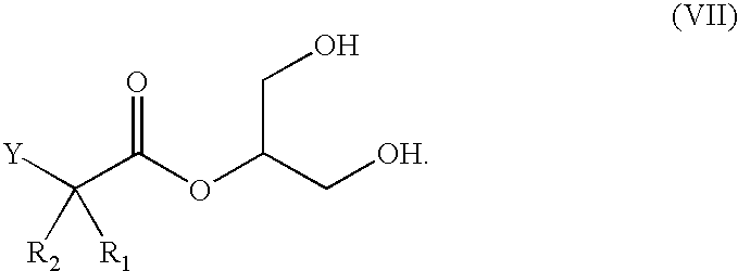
[Y]C(C(=O)OC(C[OH])CO)([R2])[R1]
